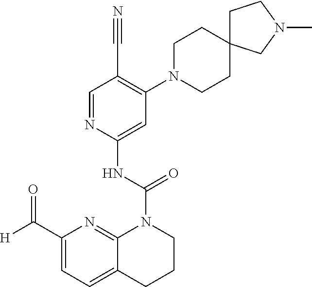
C1=C(NC(N2C3=NC(C([H])=O)=CC=C3CCC2)=O)N=CC(C#N)=C1N1CCC2(CC1)CCN(C)C2
